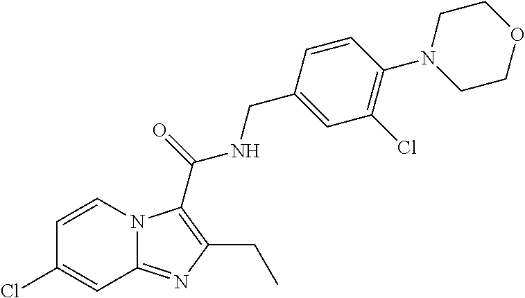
C1=CN2C(=NC(CC)=C2C(=O)NCC2=CC(Cl)=C(N3CCOCC3)C=C2)C=C1Cl
